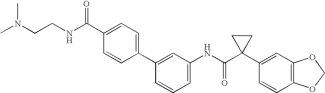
C1(C2=CC=C(C(NCCN(C)C)=O)C=C2)=CC(NC(C2(C3=CC4=C(C=C3)OCO4)CC2)=O)=CC=C1
